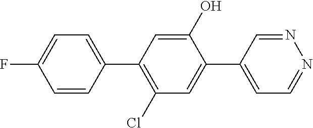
C1(O)=CC(C2=CC=C(F)C=C2)=C(Cl)C=C1C1=CC=NN=C1
